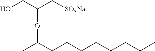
OCC(C[SO3Na])OC(C)CCCCCCCC
